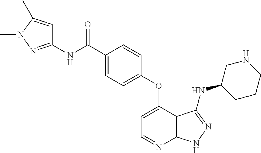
C1=C(OC2=CC=C(C(NC3=NN(C)C(C)=C3)=O)C=C2)C2=C(N=C1)NN=C2NC1CCCNC1
